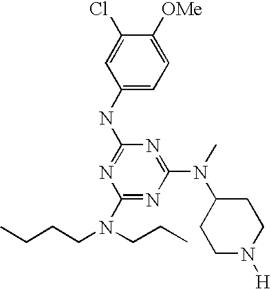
C1(N(CCC)CCCC)=NC(N(C)C2CCN([H])CC2)=NC(NC2=CC=C([OMe])C(Cl)=C2)=N1
